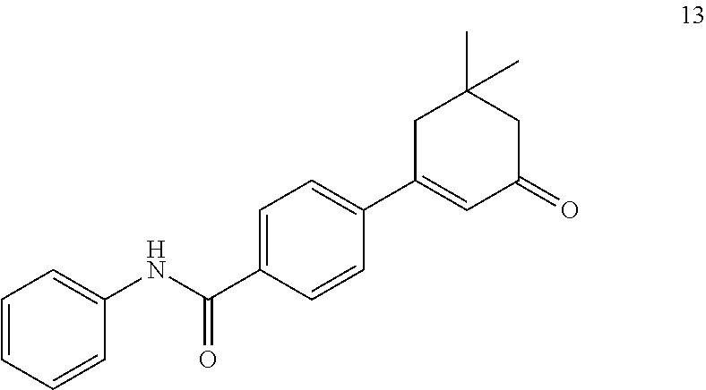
C1=C(C(NC2=CC=CC=C2)=O)C=CC(C2=CC(=O)CC(C)(C)C2)=C1
